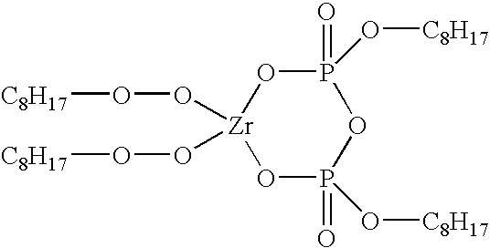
P1(=O)(O[C8H17])O[Zr](OO[C8H17])(OO[C8H17])OP(=O)(O[C8H17])O1
